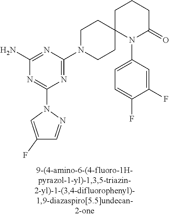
C1(N)=NC(N2CCC3(CC2)N(C2=CC=C(F)C(F)=C2)C(=O)CCC3)=NC(N2N=CC(F)=C2)=N1
